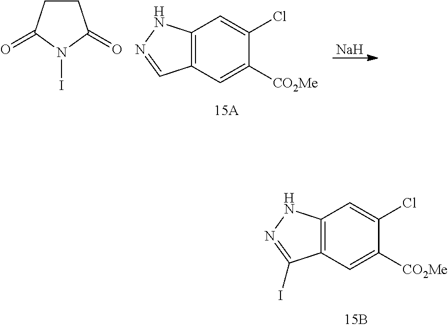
C12=C(C=C([CO2Me])C(Cl)=C1)C(I)=NN2.C12=C(C=C([CO2Me])C(Cl)=C1)C=NN2.[Na].C1CC(=O)N(I)C1=O
